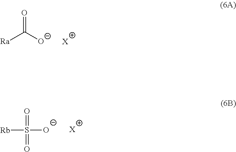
O=C([O-])[Ra].[X].[Rb]S(=O)(=O)[O-].[X]
